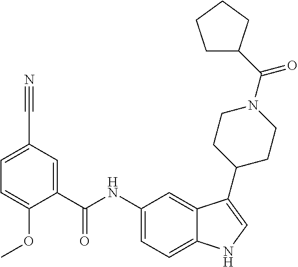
C1=C(C#N)C=C(C(NC2=CC=C3C(=C2)C(C2CCN(C(=O)C4CCCC4)CC2)=CN3)=O)C(OC)=C1
